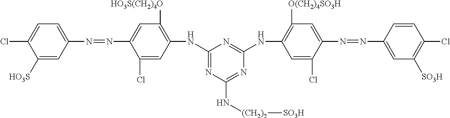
C1(NC2=C([HO3S(CH2)4O])C=C(N=NC3=CC=C(Cl)C([HO3S])=C3)C(Cl)=C2)=NC(N[(CH2)2][SO3H])=NC(NC2=C([O(CH2)4SO3H])C=C(N=NC3=CC([SO3H])=C(Cl)C=C3)C(Cl)=C2)=N1
